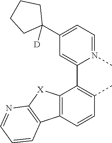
C12=C(C=CC(C)=C1C1=CC(C3([D])CCCC3)=CC=N1C)C1=C([X]2)N=CC=C1
